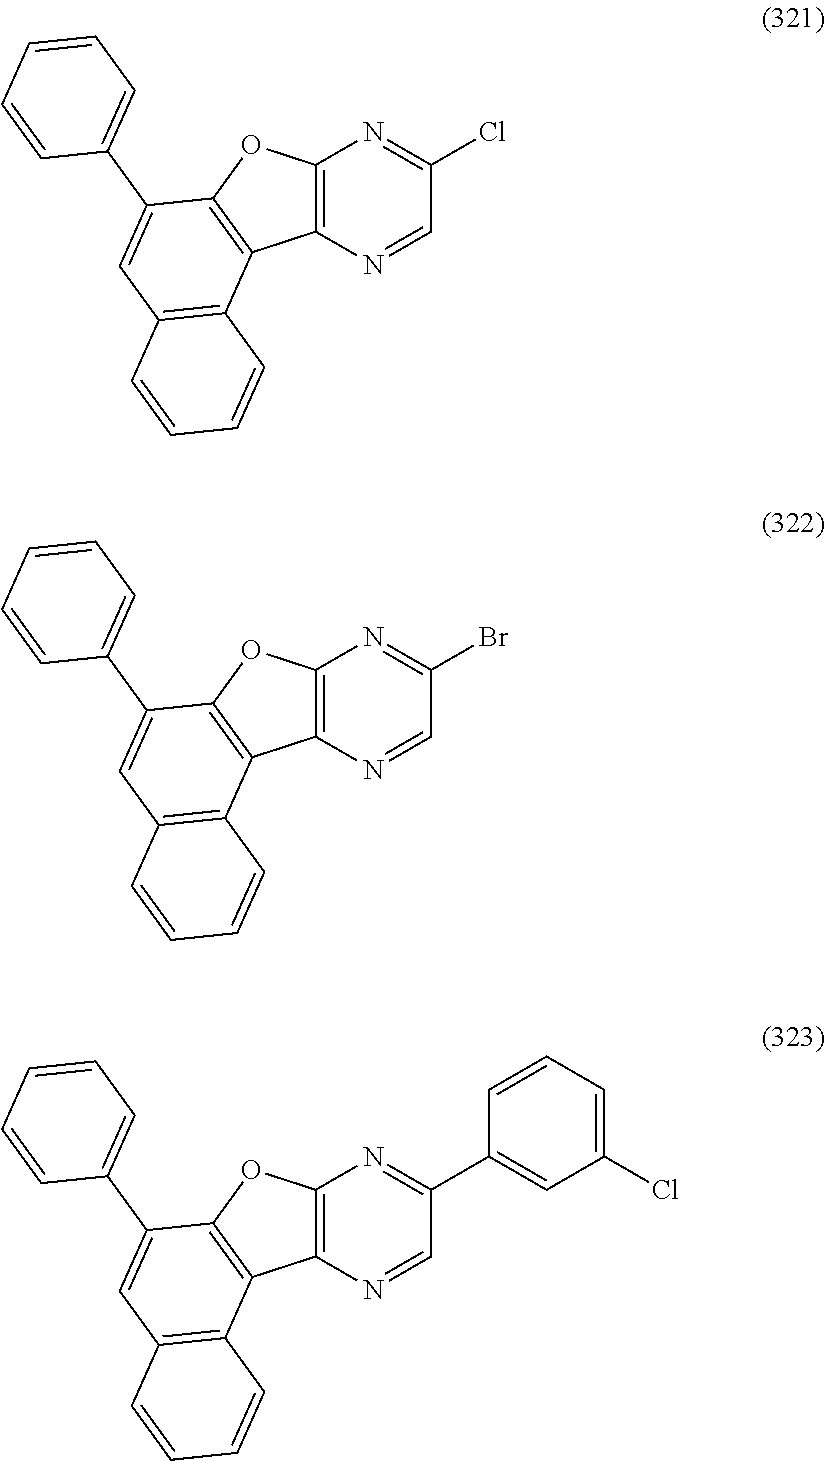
C12=C(N=CC(Cl)=N1)C1=C(O2)C(C2=CC=CC=C2)=CC2=C1C=CC=C2.C12=C(N=CC(Br)=N1)C1=C(O2)C(C2=CC=CC=C2)=CC2=C1C=CC=C2.C12=C(N=CC(C3=CC(Cl)=CC=C3)=N1)C1=C(O2)C(C2=CC=CC=C2)=CC2=C1C=CC=C2
